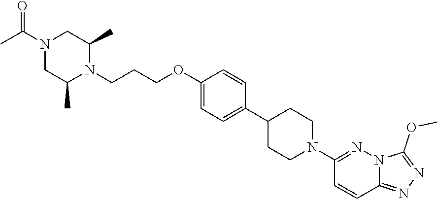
C(CCOC1=CC=C(C2CCN(C3=NN4C(=NN=C4OC)C=C3)CC2)C=C1)N1C(C)CN(C(C)=O)CC1C
